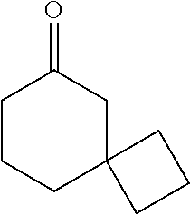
C1CCC2(CC1=O)CCC2
